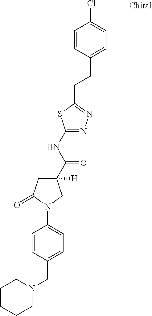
C1=C(Cl)C=CC(CCC2=NN=C(NC(C3([H])CC(=O)N(C4=CC=C(CN5CCCCC5)C=C4)C3)=O)S2)=C1
